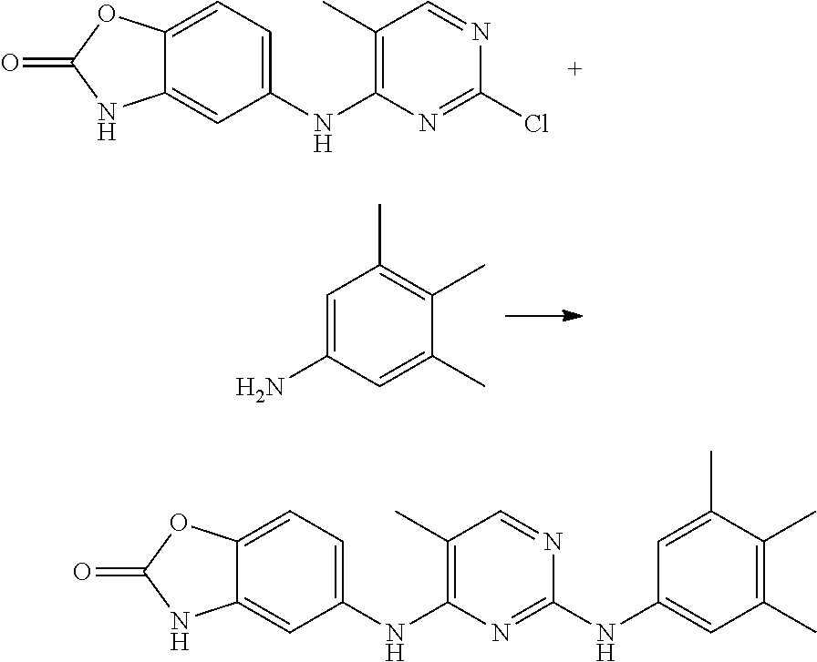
C12=CC=C(NC3=C(C)C=NC(Cl)=N3)C=C1NC(=O)O2.C1=C(N)C=C(C)C(C)=C1C.C12=CC=C(NC3=C(C)C=NC(NC4=CC(C)=C(C)C(C)=C4)=N3)C=C1NC(=O)O2
